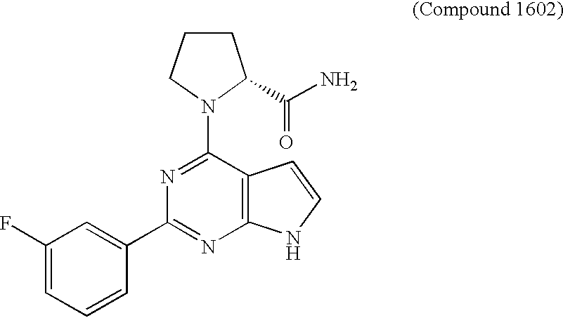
C1(F)=CC=CC(C2=NC3=C(C(N4C(C(N)=O)CCC4)=N2)C=CN3)=C1
